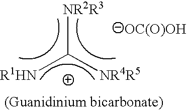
[NR2R3]C([NR4R5])[R1HN].[OC(O)OH]
